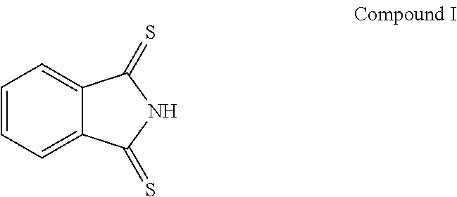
C1=CC=C2C(=C1)C(=S)NC2=S
